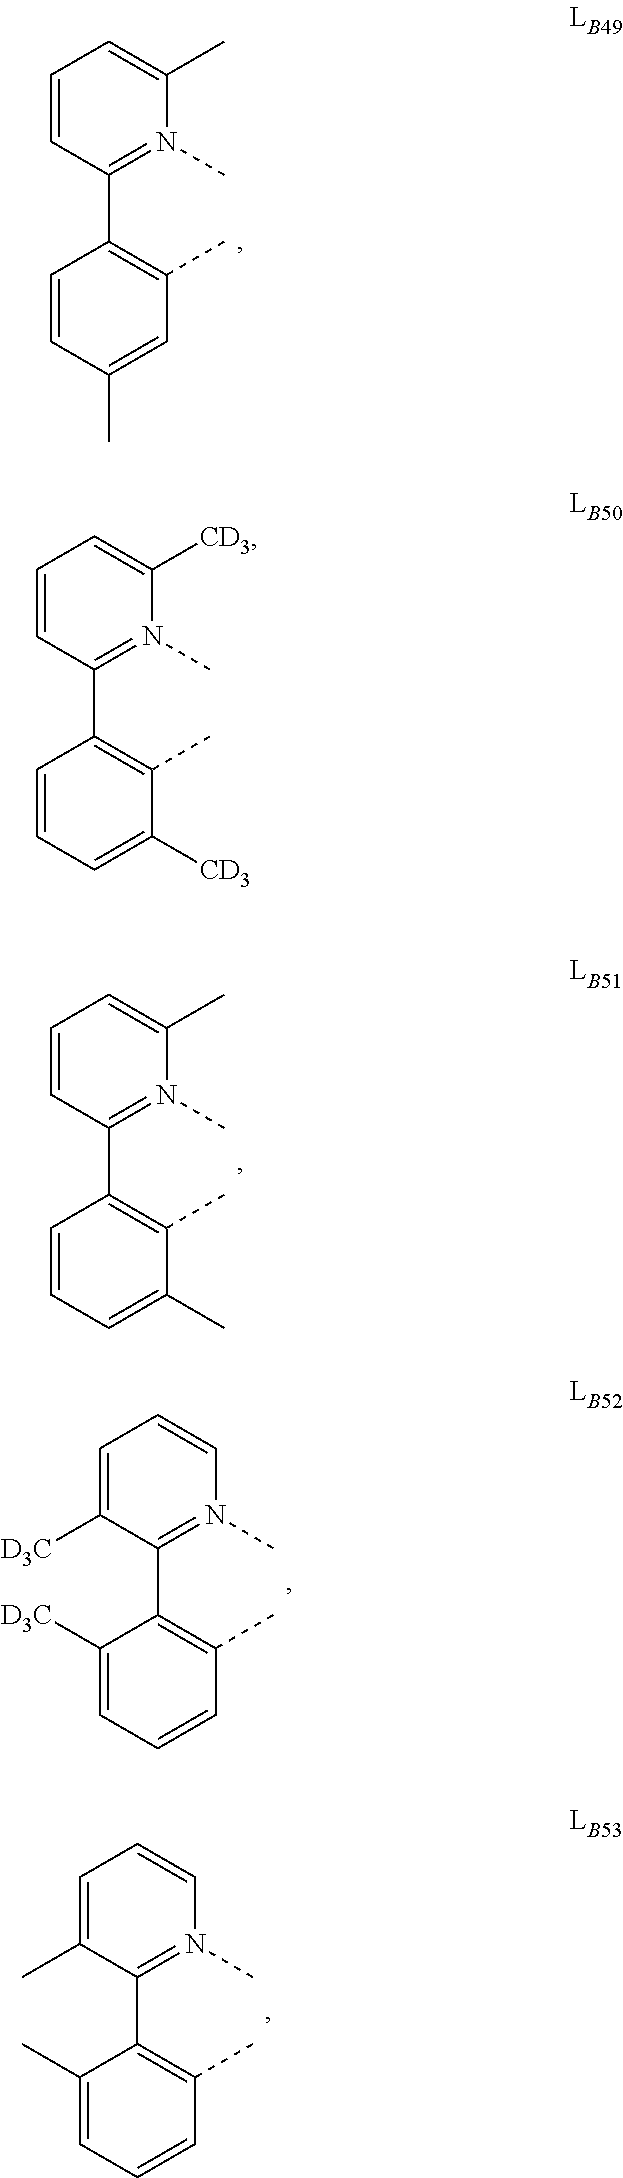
C1(C)=CC(C)=C(C2=N(C)C(C)=CC=C2)C=C1.C1=C(C)C(C)=C(C2=N(C)C(C)=CC=C2)C=C1.C1=CC(C)=C(C2=N(C)C=CC=C2[D3C])C([D3C])=C1.C1=CC(C)=C(C2=N(C)C=CC=C2C)C(C)=C1.C1=C([CD3])C(C)=C(C2=N(C)C([CD3])=CC=C2)C=C1
